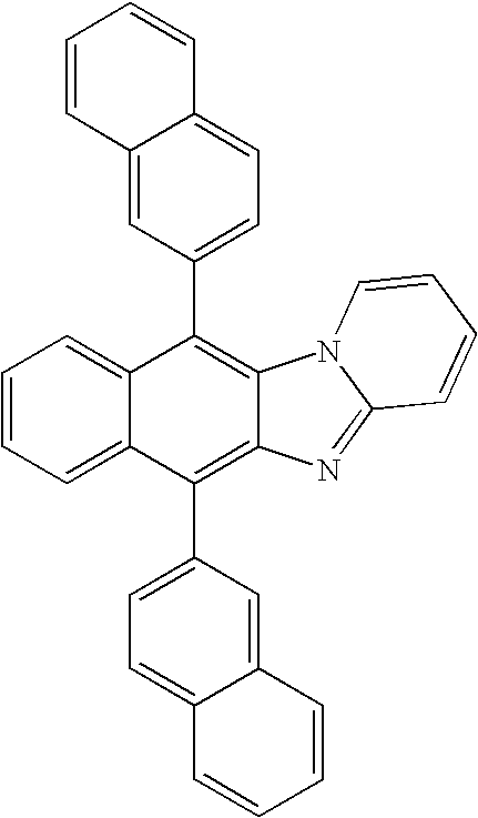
C1=CC=C2C(=C1)C(C1=CC=C3C(=C1)C=CC=C3)=C1C(=C2C2=CC=C3C(=C2)C=CC=C3)N=C2N1C=CC=C2
